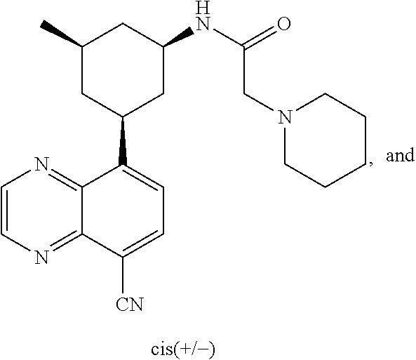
C1=CN=C2C(=N1)C(C1CC(NC(CN3CCCCC3)=O)CC(C)C1)=CC=C2[CN]
